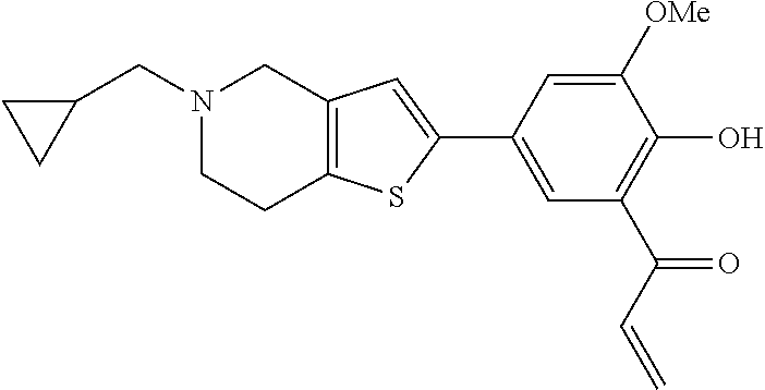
C1(C2=CC(C(C=C)=O)=C(O)C([OMe])=C2)=CC2=C(S1)CCN(CC1CC1)C2
